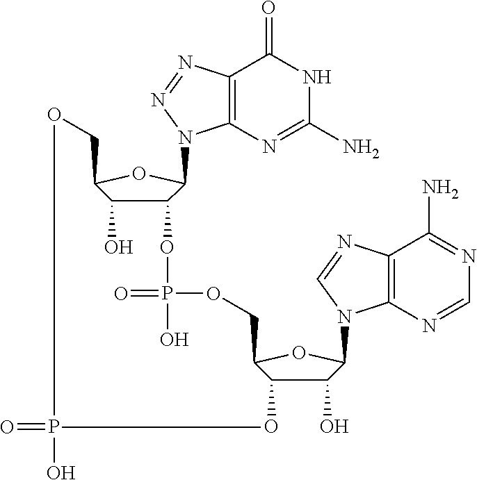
C12=C(N=C(N)NC1=O)N(C1C(OP(=O)(O)OCC3C(O)C(O)C(N4C5=C(C(N)=NC=N5)N=C4)O3)C(O)C(CO)O1)N=N2.O=PO
